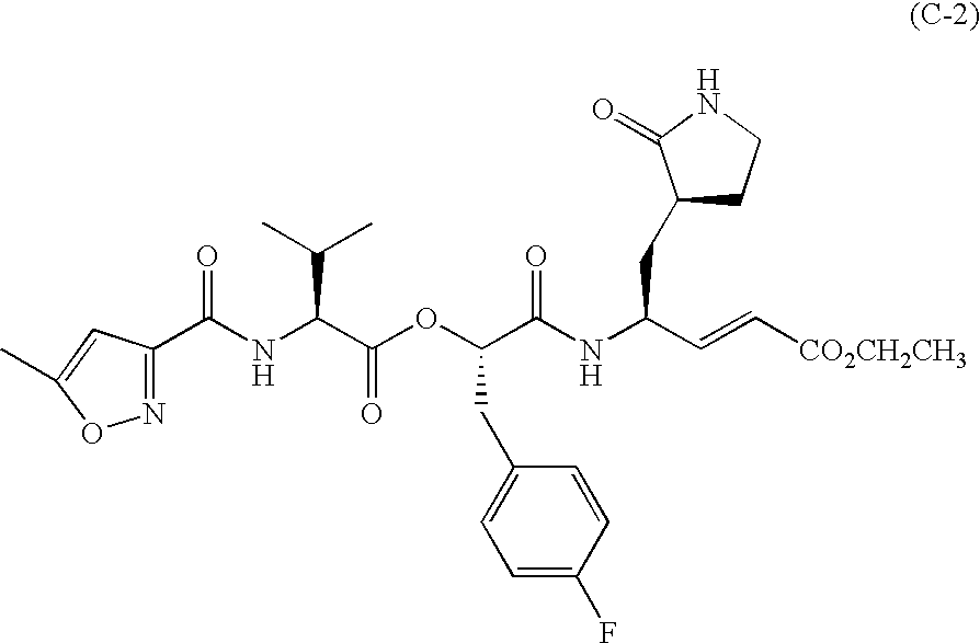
C(NC(C(=O)OC(C(NC(C=C[CO2CH2CH3])CC1CCNC1=O)=O)CC1=CC=C(F)C=C1)C(C)C)(=O)C1=NOC(C)=C1
